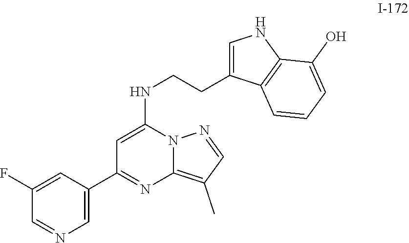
C1=C(C2=NC3=C(C)C=NN3C(NCCC3=CNC4=C3C=CC=C4O)=C2)C=C(F)C=N1
